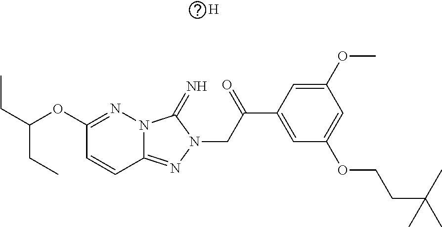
C12=NN(CC(=O)C3=CC(OCCC(C)(C)C)=CC(OC)=C3)C(=N)N1N=C(OC(CC)CC)C=C2.[H]
